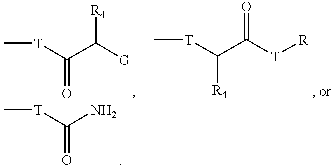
C[T]C(C([G])[R4])=O.C[T]C(C([T][R])=O)[R4].C[T]C(N)=O
